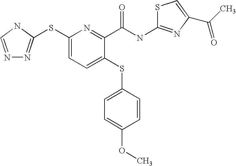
C1(SC2=NN=CN2)=CC=C(SC2=CC=C(OC)C=C2)C(C(=O)NC2=NC(C(C)=O)=CS2)=N1
